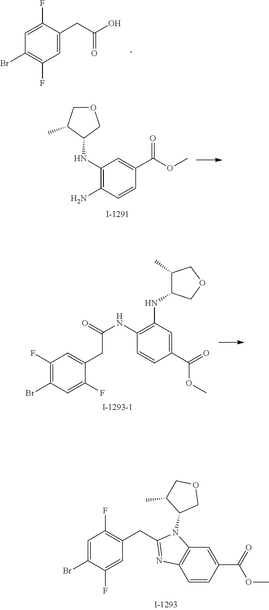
C1=C(CC(O)=O)C(F)=CC(Br)=C1F.O1CC(C)C(NC2=C(N)C=CC(C(OC)=O)=C2)C1.C1(C)C(NC2=C(NC(=O)CC3=CC(F)=C(Br)C=C3F)C=CC(C(=O)OC)=C2)COC1.C1(CC2=NC3=C(N2C2COCC2C)C=C(C(=O)OC)C=C3)=C(F)C=C(Br)C(F)=C1
